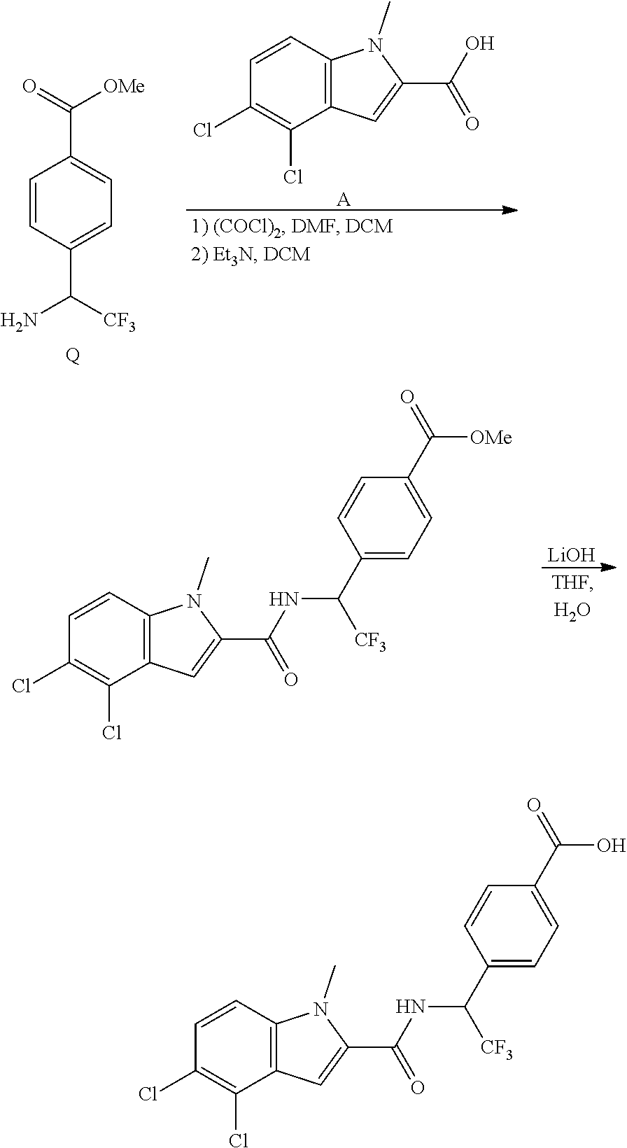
C12=C(C=CC(Cl)=C1Cl)N(C)C(C(=O)O)=C2.[A].C1=CC(C([CF3])N)=CC=C1C(=O)[OMe].[Q].[LiOH].C12=C(C=CC(Cl)=C1Cl)N(C)C(C(=O)NC([CF3])C1=CC=C(C([OMe])=O)C=C1)=C2.C12=C(C=CC(Cl)=C1Cl)N(C)C(C(=O)NC([CF3])C1=CC=C(C(O)=O)C=C1)=C2
